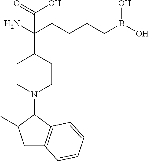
NC(CCCCB(O)O)(C1CCN(C2C(C)CC3=C2C=CC=C3)CC1)C(=O)O
